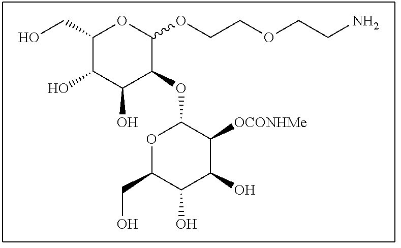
C1(CO)C(O)C(O)C(OC2OC(CO)C(O)C(O)C2[OCONHMe])C(OCCOCCN)O1
